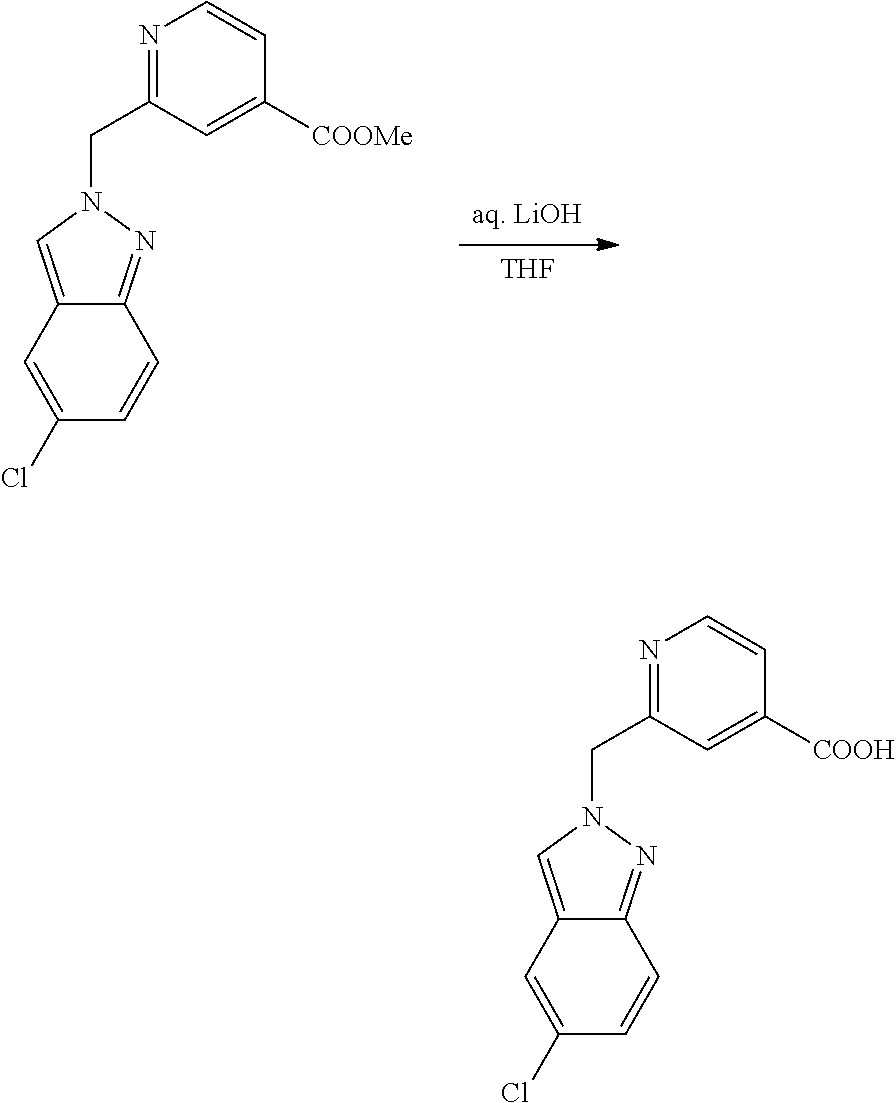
[THF].[aq. LiOH].C1(Cl)=CC2=CN(CC3=NC=CC([COOMe])=C3)N=C2C=C1.C1(Cl)=CC2=CN(CC3=NC=CC([COOH])=C3)N=C2C=C1
